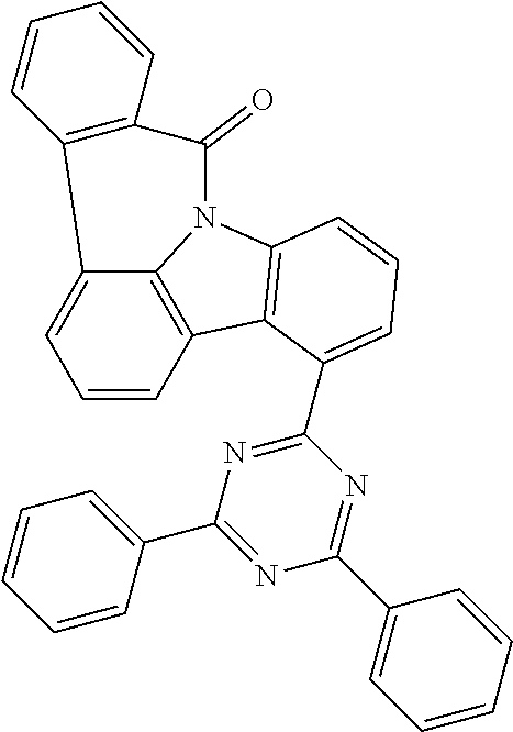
C12=CC=CC3=C1N(C1=C3C(C3=NC(C4=CC=CC=C4)=NC(C4=CC=CC=C4)=N3)=CC=C1)C(=O)C1=C2C=CC=C1
